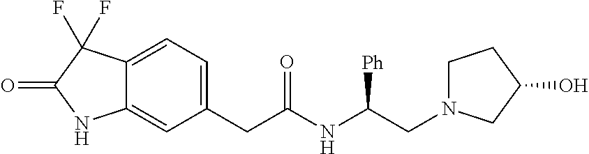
C1(CC(NC(CN2CCC(O)C2)[Ph])=O)=CC=C2C(=C1)NC(=O)C2(F)F
